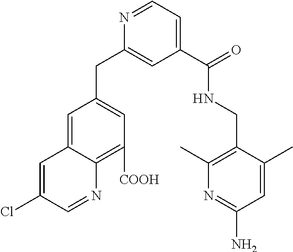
C1(C(=O)NCC2=C(C)N=C(N)C=C2C)=CC=NC(CC2=CC([COOH])=C3C(=C2)C=C(Cl)C=N3)=C1
